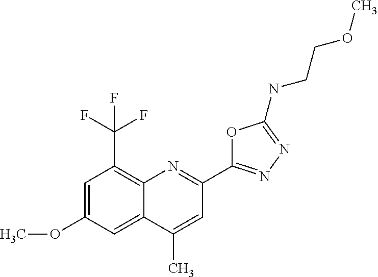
C1(C)=CC(C2=NN=C(NCCOC)O2)=NC2=C(C(F)(F)F)C=C(OC)C=C12
